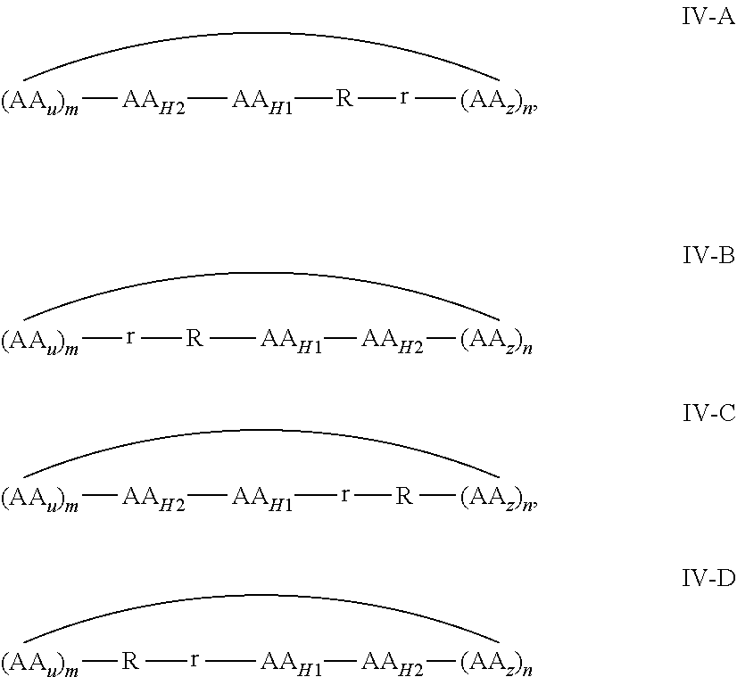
[(AAu)m][AAH2][AAH1][R][r][(AAz)n].[(AAu)m][r][R][AAH1][AAH2][(AAz)n].[(AAu)m][AAH2][AAH1][r][R][(AAz)n].[(AAu)m][R][r][AAH1][AAH2][(AAz)n]
